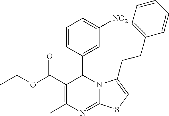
C1(C(OCC)=O)=C(C)N=C2N(C1C1=CC([NO2])=CC=C1)C(CCC1=CC=CC=C1)=CS2
